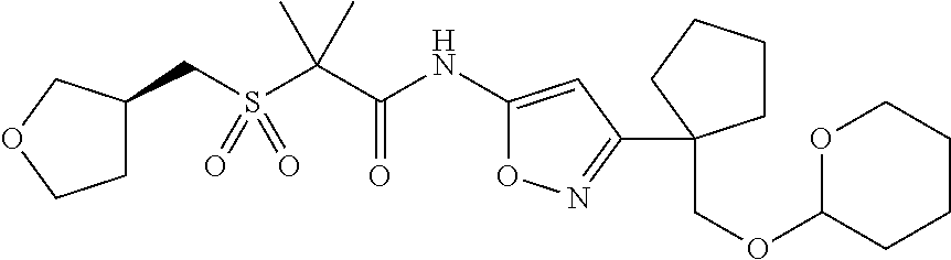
S(C(C(NC1=CC(C2(COC3CCCCO3)CCCC2)=NO1)=O)(C)C)(=O)(=O)CC1CCOC1
